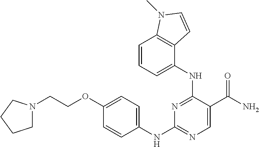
N1=C(NC2=CC=CC3=C2C=CN3C)C(C(N)=O)=CN=C1NC1=CC=C(OCCN2CCCC2)C=C1
